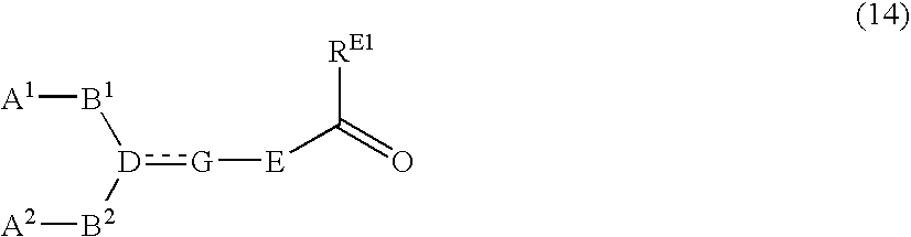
[A1][B1][D]([B2][A2]):[G][E]C(=O)[RE1]
